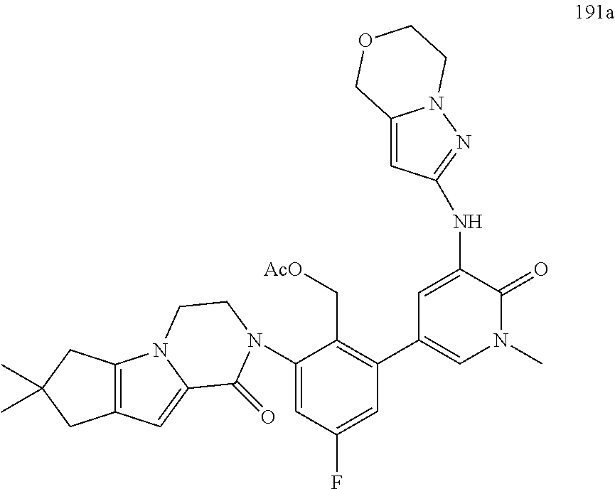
N(C1=CC(C2=C(C[AcO])C(N3C(=O)C4=CC5=C(N4CC3)CC(C)(C)C5)=CC(F)=C2)=CN(C)C1=O)C1=NN2C(=C1)COCC2
